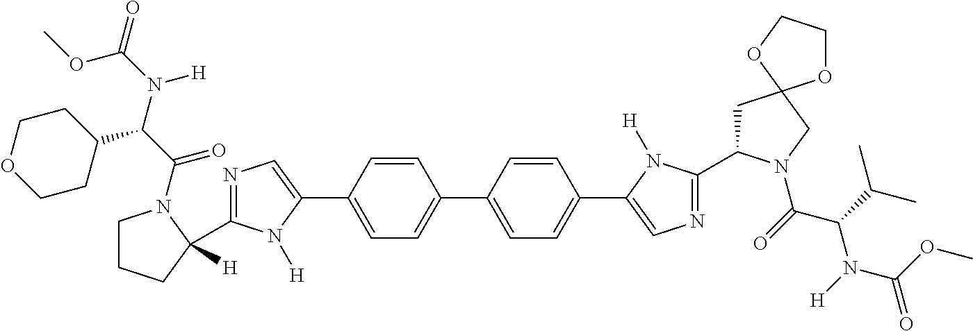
C1(C2([H])CCCN2C(C(N(C(=O)OC)[H])C2CCOCC2)=O)=NC=C(C2=CC=C(C3=CC=C(C4=CN=C(C5CC6(CN5C(=O)C(C(C)C)N([H])C(OC)=O)OCCO6)N4[H])C=C3)C=C2)N1[H]
